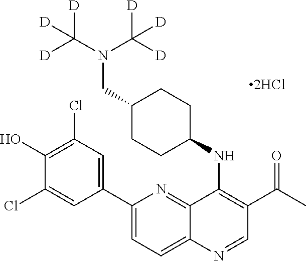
C1(C2=CC(Cl)=C(O)C(Cl)=C2)=CC=C2C(=N1)C(NC1CCC(CN(C([D])([D])[D])C([D])([D])[D])CC1)=C(C(C)=O)C=N2
